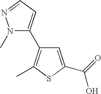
N1(C)C(C2=C(C)SC(C(=O)O)=C2)=CC=N1
